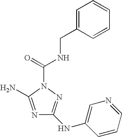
N1=C(N)N(C(=O)NCC2=CC=CC=C2)N=C1NC1=CN=CC=C1
